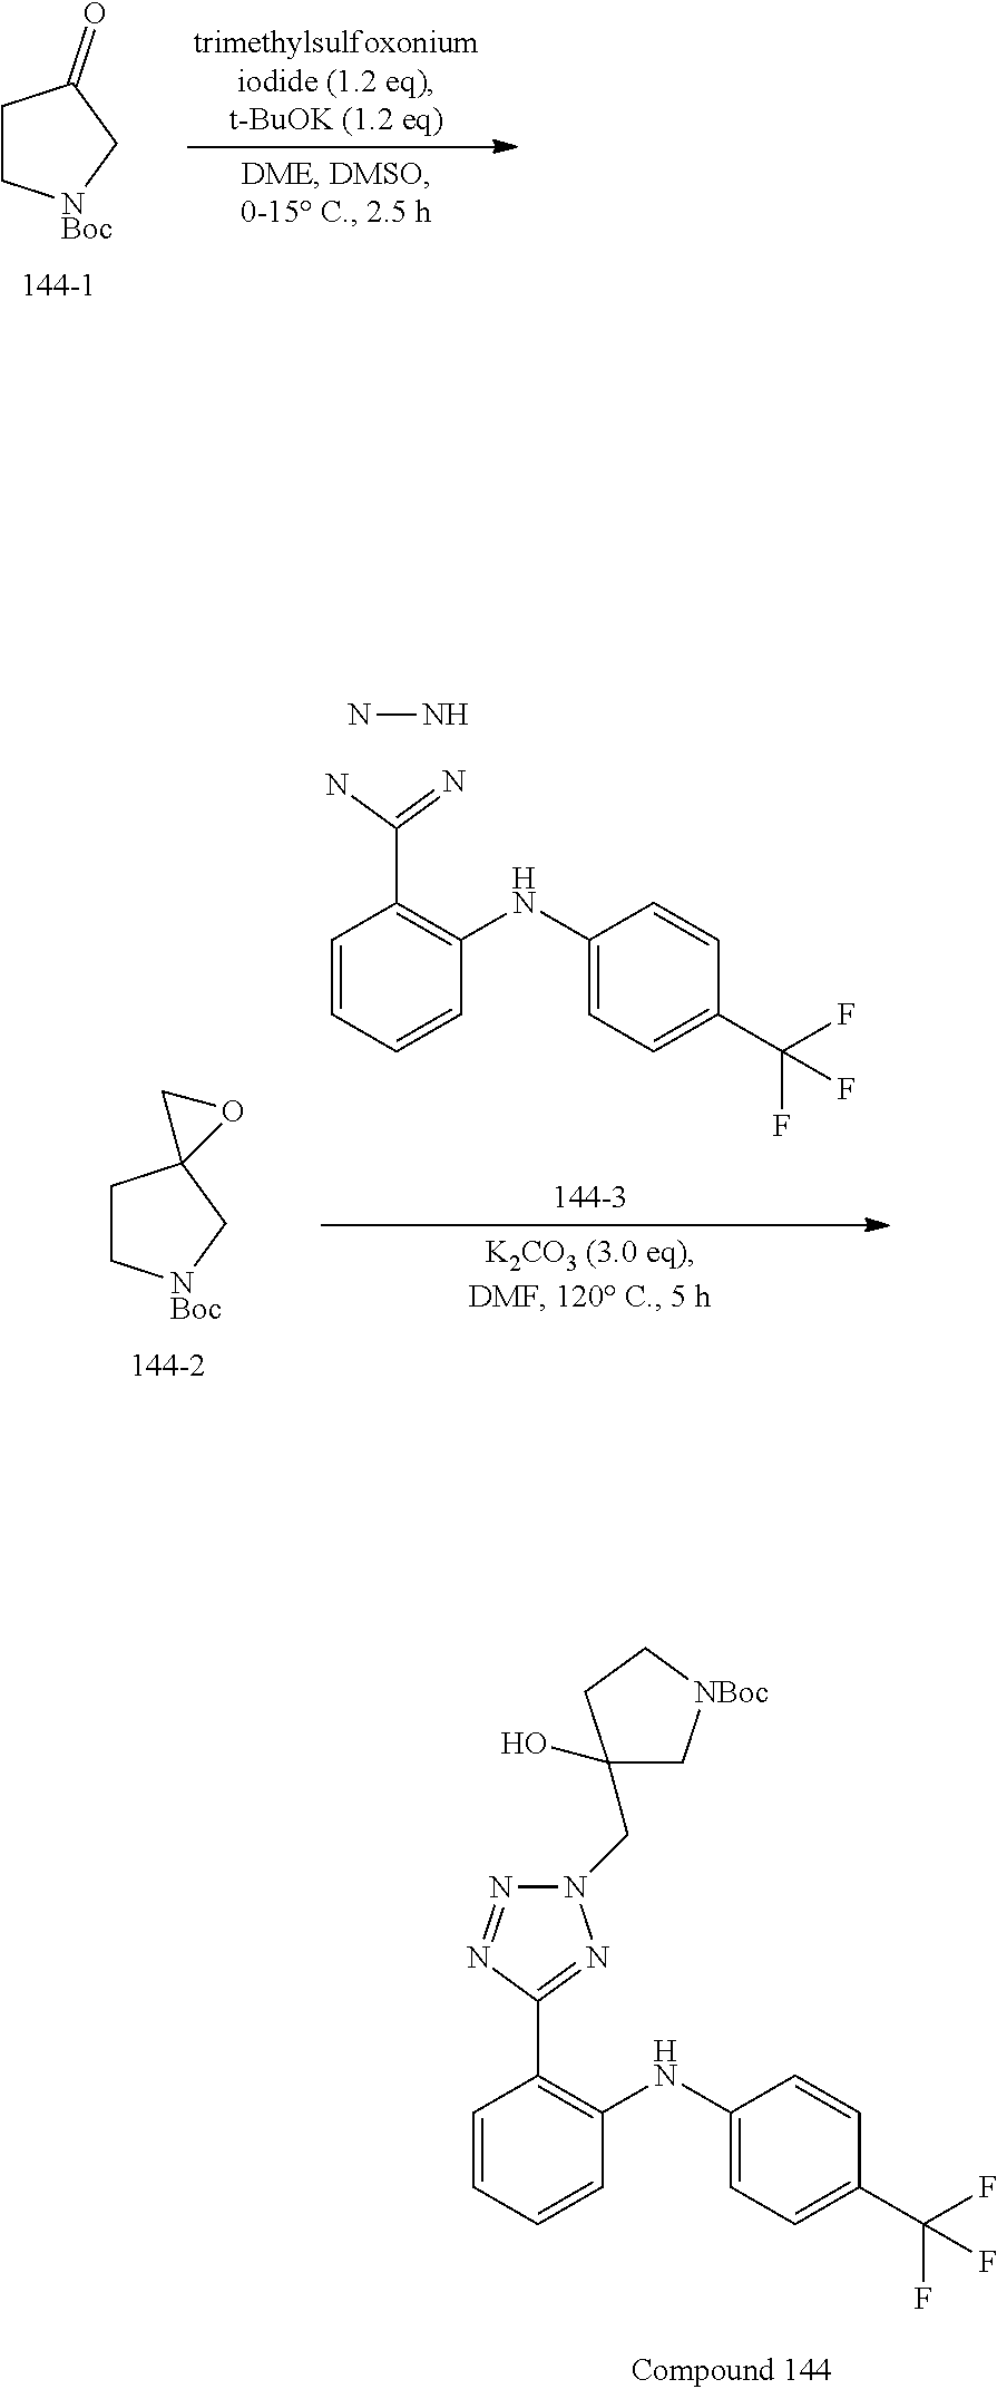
N1(CC2(O)C[NBoc]CC2)N=NC(C2=C(NC3=CC=C(C(F)(F)F)C=C3)C=CC=C2)=N1.C1C[NBoc]CC1=O.NC(=N)C1=C(NC2=CC=C(C(F)(F)F)C=C2)C=CC=C1.NN.C1C[NBoc]CC12OC2
